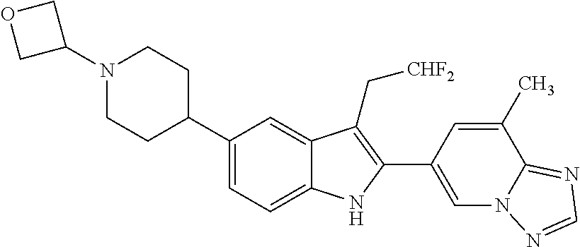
C1(N2CCC(C3=CC=C4C(=C3)C(C[CHF2])=C(C3=CN5C(=NC=N5)C(C)=C3)N4)CC2)COC1
